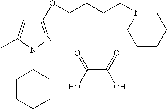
OC(=O)C(O)=O.C1CCCCC1N1N=C(OCCCCN2CCCCC2)C=C1C
